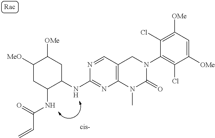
C1(NC2C(NC(=O)C=C)CC([MeO])C([OMe])C2)=NC2=C(C=N1)CN(C1=C(Cl)C([OMe])=CC([OMe])=C1Cl)C(=O)N2C
